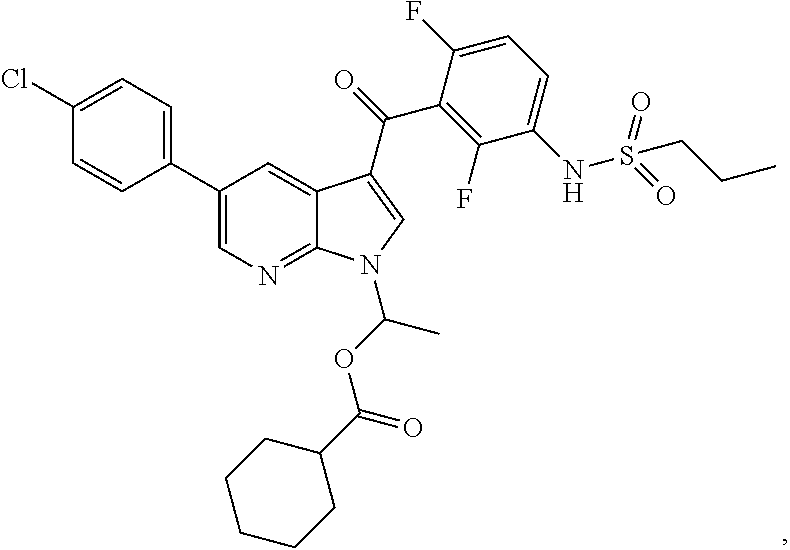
C1(Cl)=CC=C(C2=CN=C3C(=C2)C(C(=O)C2=C(F)C(NS(CCC)(=O)=O)=CC=C2F)=CN3C(OC(C2CCCCC2)=O)C)C=C1
